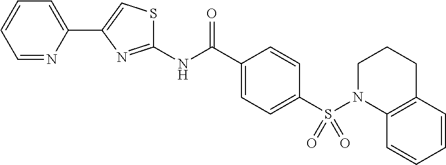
N(C(C1=CC=C(S(N2CCCC3=C2C=CC=C3)(=O)=O)C=C1)=O)C1=NC(C2=CC=CC=N2)=CS1
